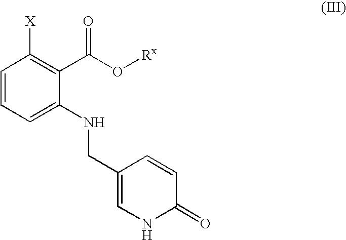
C1=CC=C(NCC2=CNC(=O)C=C2)C(C(O[Rx])=O)=C1[X]
